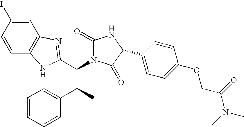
C1=C(I)C=CC2=C1N=C(C(C(C1=CC=CC=C1)C)N1C(=O)NC(C3=CC=C(OCC(N(C)C)=O)C=C3)C1=O)N2
